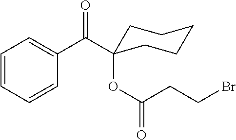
C1=CC=CC(C(=O)C2(OC(=O)CCBr)CCCCC2)=C1
